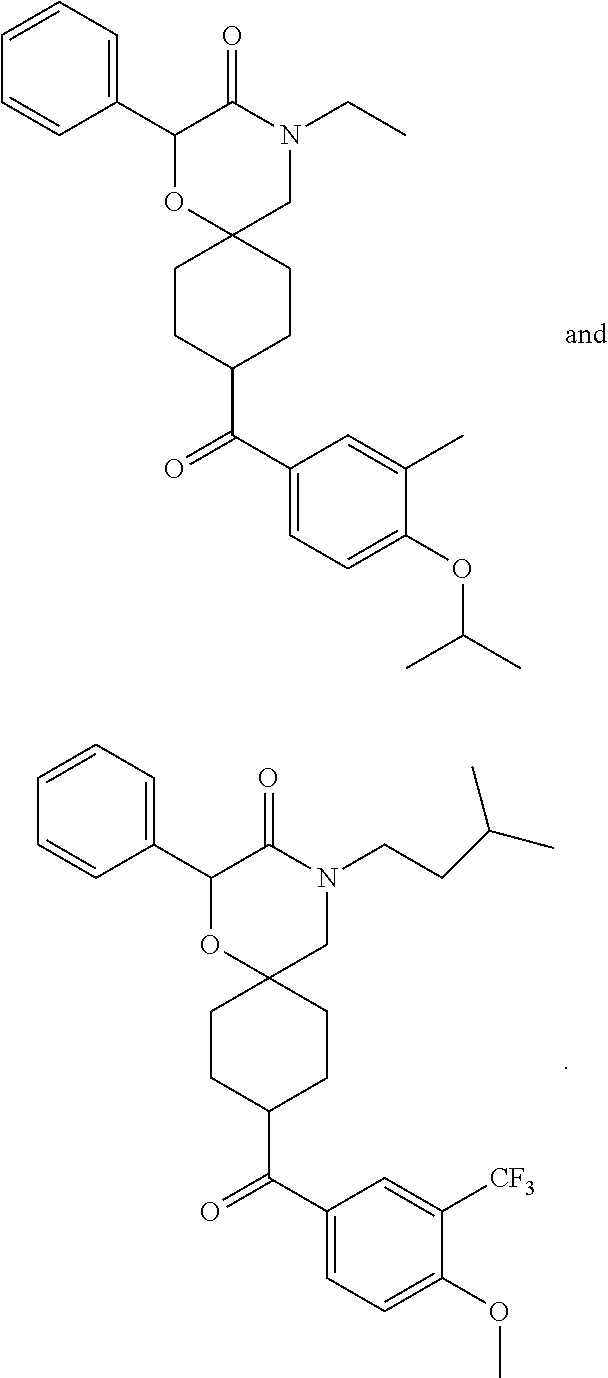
C1=CC(C2OC3(CN(CC)C2=O)CCC(C(C2=CC=C(OC(C)C)C(C)=C2)=O)CC3)=CC=C1.C1=CC(C2OC3(CN(CCC(C)C)C2=O)CCC(C(C2=CC=C(OC)C([CF3])=C2)=O)CC3)=CC=C1
